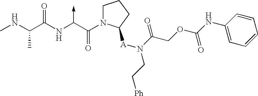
C(NC)(C(NC(C(N1CCCC1[A]N(C(=O)COC(NC1=CC=CC=C1)=O)CC[Ph])=O)->C)=O)C
